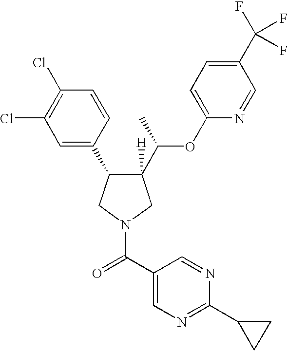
C1([H])(C(C)OC2=CC=C(C(F)(F)F)C=N2)C(C2=CC(Cl)=C(Cl)C=C2)CN(C(C2=CN=C(C3CC3)N=C2)=O)C1
